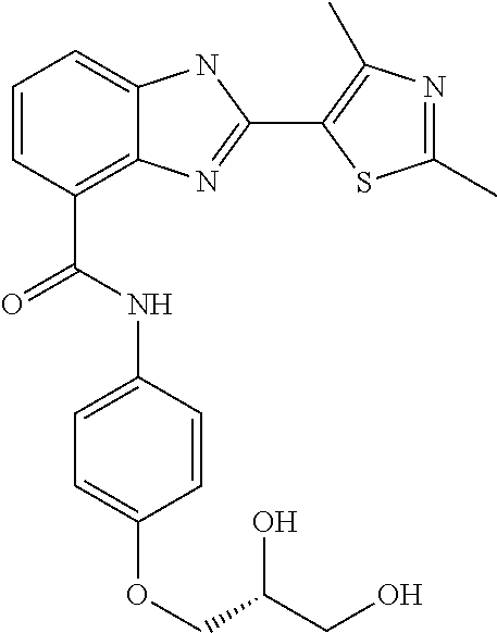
C1=CC(C(NC2=CC=C(OCC(CO)O)C=C2)=O)=C2C(=C1)NC(C1=C(C)N=C(C)S1)=N2
